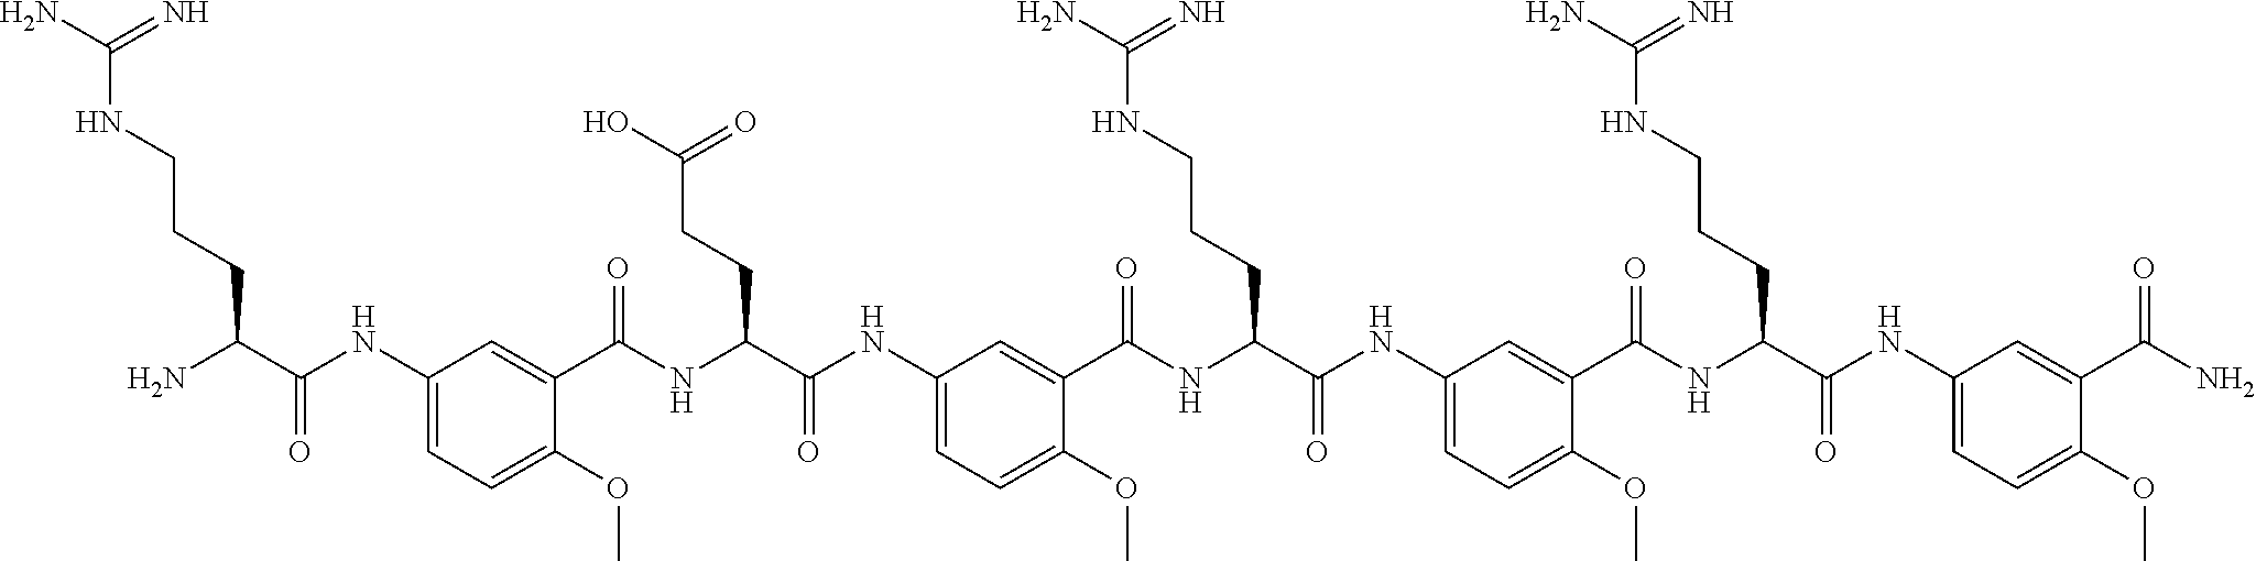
C1(NC(=O)C(CCCNC(N)=N)N)=CC=C(OC)C(C(NC(C(NC2=CC=C(OC)C(C(NC(C(NC3=CC=C(OC)C(C(NC(C(NC4=CC=C(OC)C(C(N)=O)=C4)=O)CCCNC(N)=N)=O)=C3)=O)CCCNC(N)=N)=O)=C2)=O)CCC(O)=O)=O)=C1
